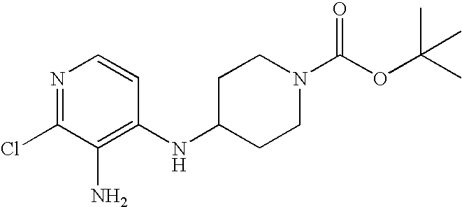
N1=C(Cl)C(N)=C(NC2CCN(C(OC(C)(C)C)=O)CC2)C=C1
